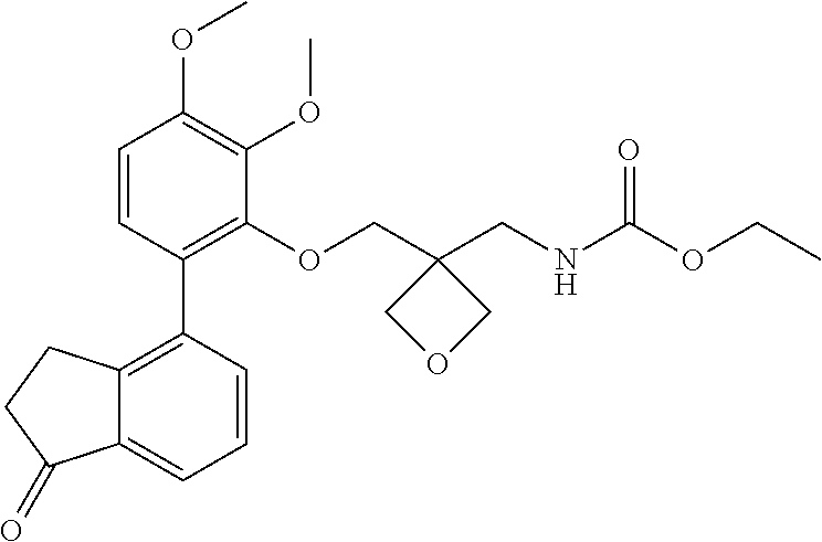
COC1=C(OC)C(OCC2(CNC(OCC)=O)COC2)=C(C2=C3C(=CC=C2)C(=O)CC3)C=C1
